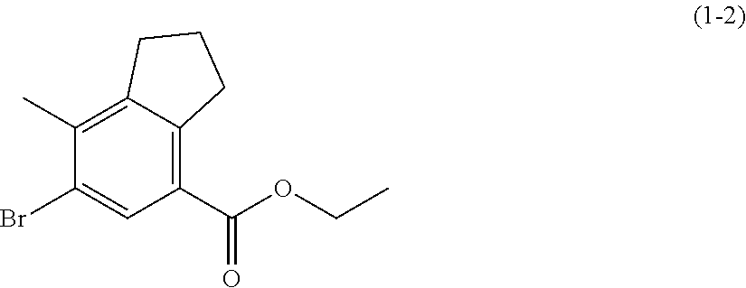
C1(C)=C2C(=C(C(OCC)=O)C=C1Br)CCC2
